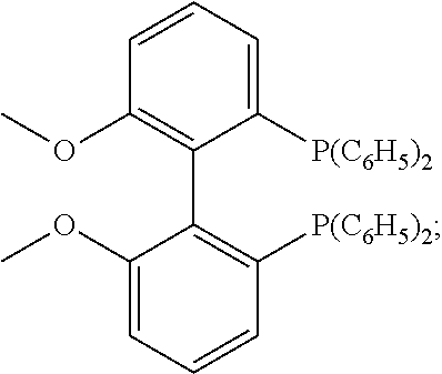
C1([P(C6H5)2])=CC=CC(OC)=C1C1=C([P(C6H5)2])C=CC=C1OC
